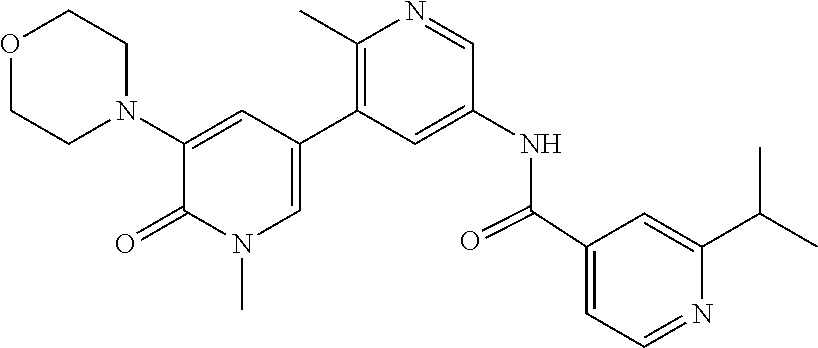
O1CCN(C2=CC(C3=C(C)N=CC(NC(C4=CC=NC(C(C)C)=C4)=O)=C3)=CN(C)C2=O)CC1
